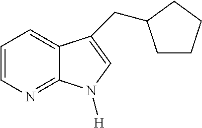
C1=CN=C2C(=C1)C(CC1CCCC1)=CN2[H]
